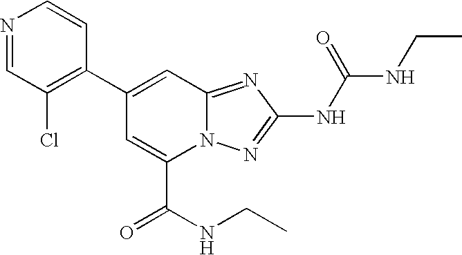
C1(C2=CC3=NC(NC(=O)NCC)=NN3C(C(NCC)=O)=C2)=C(Cl)C=NC=C1
